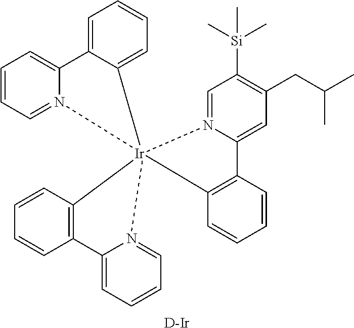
C1=N2C(=CC(CC(C)C)=C1[Si](C)(C)C)C1=C(C=CC=C1)[Ir]213(N2=CC=CC=C2C2=C1C=CC=C2)C1=CC=CC=C1C1=CC=CC=N13.[D-Ir]
